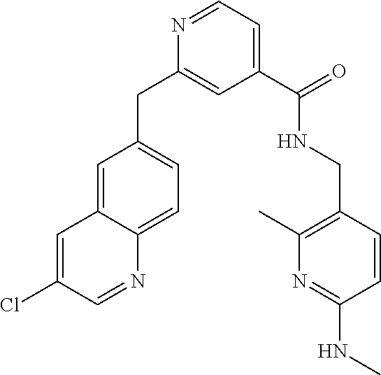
C1=C2C(=CC=C1CC1=CC(C(=O)NCC3=C(C)N=C(NC)C=C3)=CC=N1)N=CC(Cl)=C2
